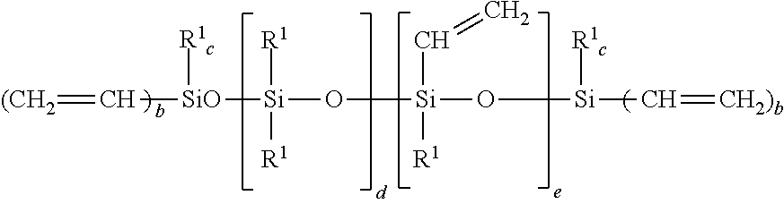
[(CH2]=C[SiO]([R1c])[Si](O[Si](O[Si](C=[CH2)b])[R1c])(C=C)[R1])([R1])[R1]
